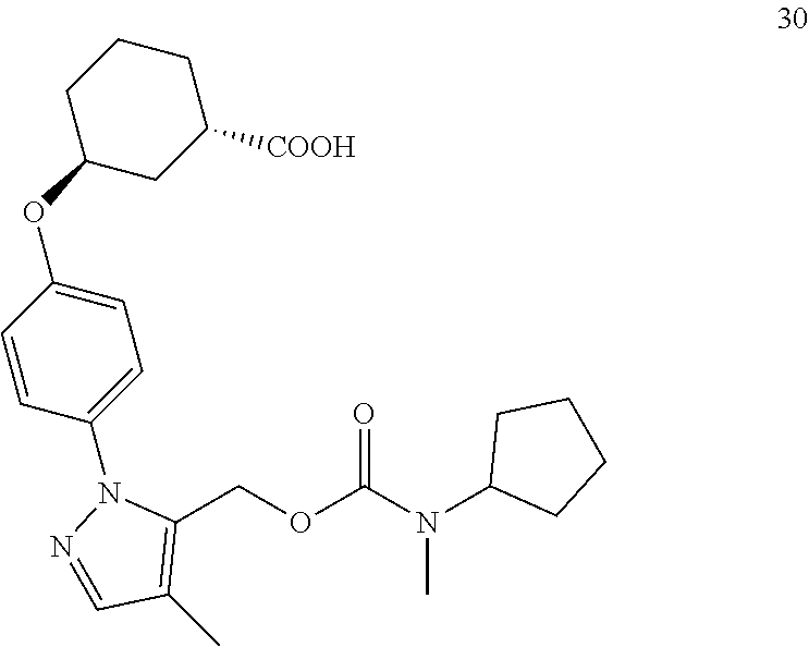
C1(COC(N(C2CCCC2)C)=O)=C(C)C=NN1C1=CC=C(OC2CC([COOH])CCC2)C=C1
